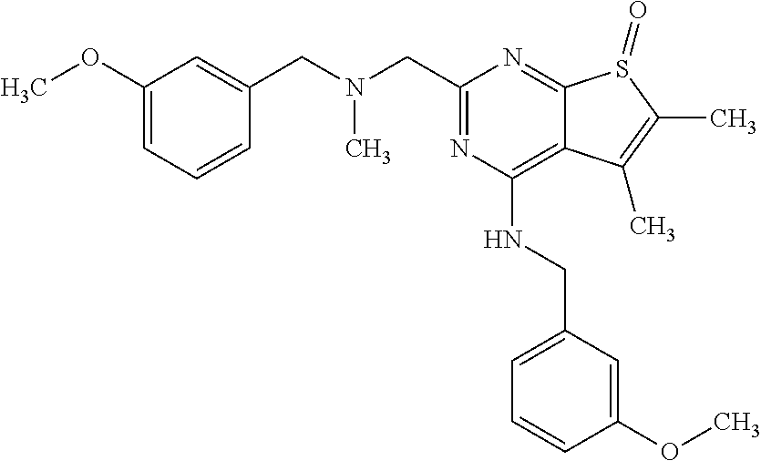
C1(OC)=CC=CC(CN(CC2=NC(NCC3=CC=CC(OC)=C3)=C3C(=N2)S(=O)C(C)=C3C)C)=C1
